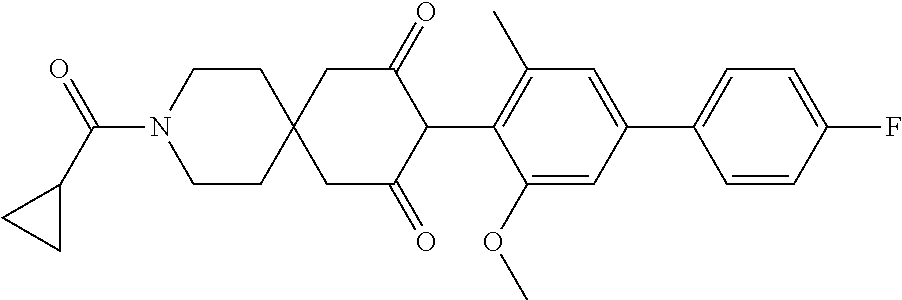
C1(OC)=CC(C2=CC=C(F)C=C2)=CC(C)=C1C1C(=O)CC2(CC1=O)CCN(C(C1CC1)=O)CC2
